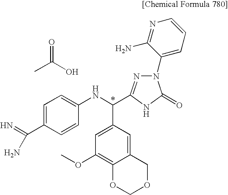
C1=C(C(=N)N)C=CC(NC(C2=CC(OC)=C3C(=C2)COCO3)C2=NN(C3=CC=CN=C3N)C(=O)N2)=C1.CC(=O)O
